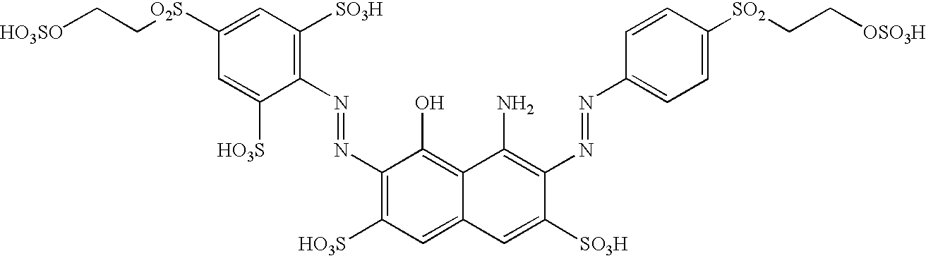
C12=C(O)C(N=NC3=C([SO3H])C=C([O2S]CC[HO3SO])C=C3[HO3S])=C([HO3S])C=C1C=C([SO3H])C(N=NC1=CC=C([SO2]CC[OSO3H])C=C1)=C2N
